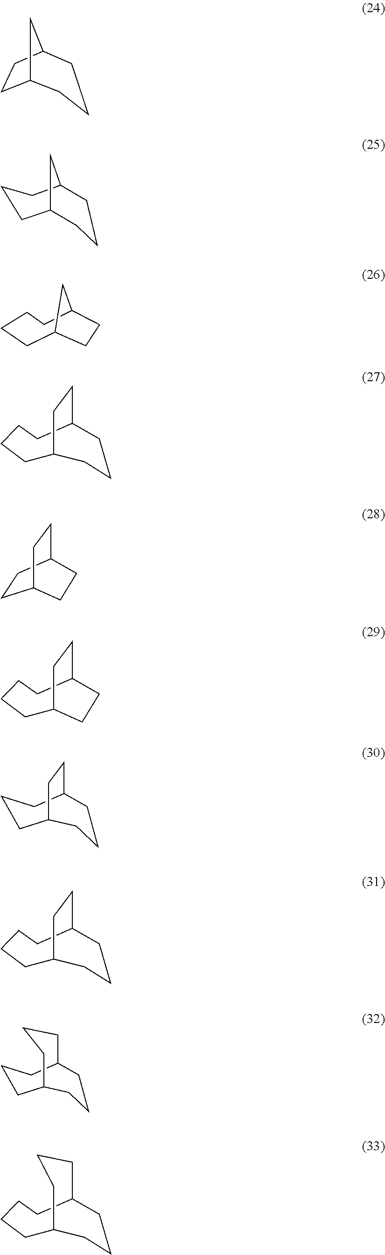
C12CCC(C1)CCC2.C1CCC2CCCC1C2.C12CCCCC(C1)CC2.C1C2CCC(CCC1)CCC2.C1CC2CCC1CC2.C1C2CCC(CCC1)CC2.C1C2CCC(CCC1)CCC2.C1C2CCC(CC1)CCC2.C1C2CCCC(CC1)CCC2.C1C2CCCC(CCC1)CCC2
